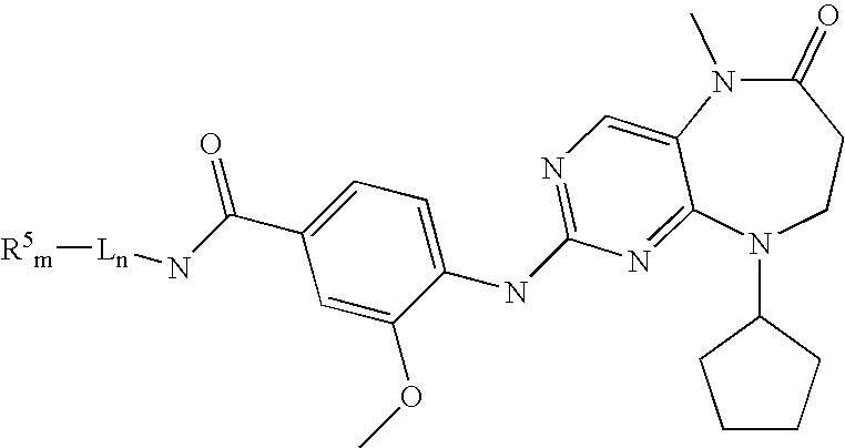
C1(=O)N(C)C2=CN=C(NC3=CC=C(C(N[Ln][R5m])=O)C=C3OC)N=C2N(C2CCCC2)CC1
